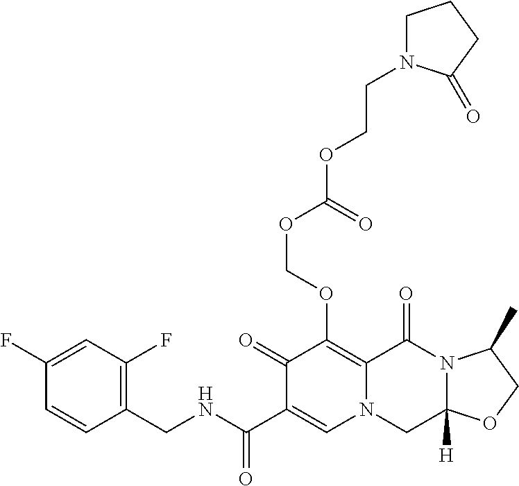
C1(F)=CC(F)=C(CNC(C2=CN3CC4([H])N(C(=O)C3=C(OCOC(=O)OCCN3CCCC3=O)C2=O)C(C)CO4)=O)C=C1
